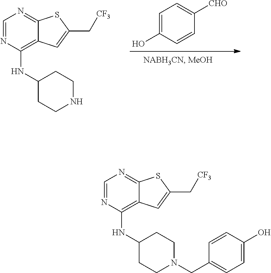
C12=C(NC3CCNCC3)N=CN=C1SC(C[CF3])=C2.C1=C(O)C=CC([CHO])=C1.C12=C(NC3CCN(CC4=CC=C(O)C=C4)CC3)N=CN=C1SC(C[CF3])=C2
